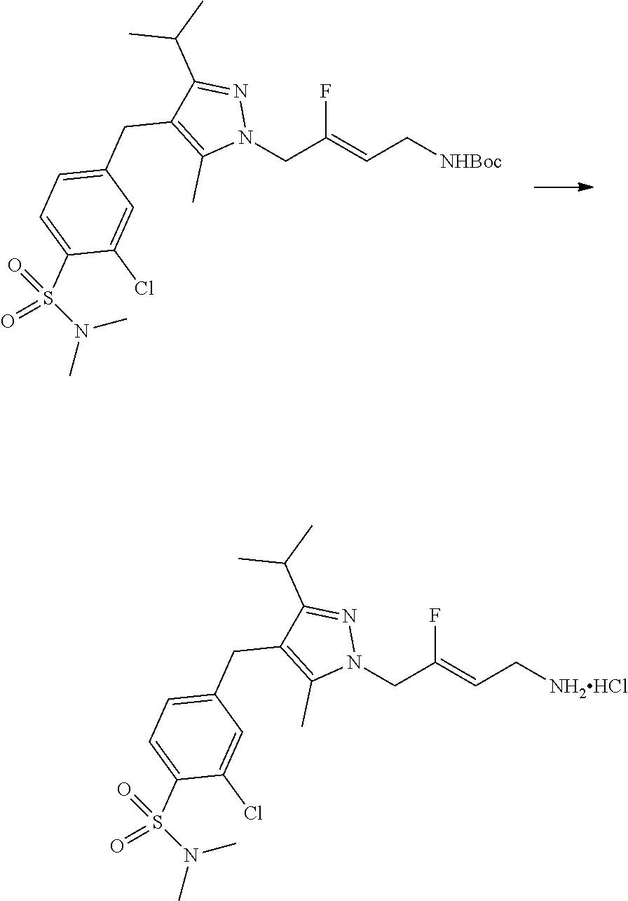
C1(C(C)C)=NN(CC(=CC[NHBoc])F)C(C)=C1CC1=CC=C(S(N(C)C)(=O)=O)C(Cl)=C1.C1(C(C)C)=NN(CC(=CC[NH2HCl])F)C(C)=C1CC1=CC=C(S(N(C)C)(=O)=O)C(Cl)=C1
